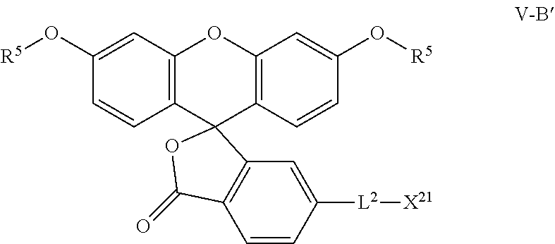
C1(O[R5])=CC2=C(C=C1)C1(C3=C(O2)C=C(O[R5])C=C3)C2=C(C=CC([L2][X21])=C2)C(=O)O1
